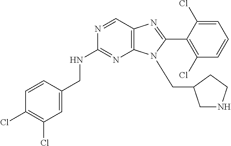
C1=C(CNC2=NC3=C(C=N2)N=C(C2=C(Cl)C=CC=C2Cl)N3CC2CNCC2)C=CC(Cl)=C1Cl
